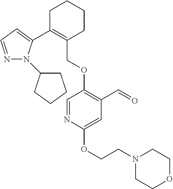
C1C(C2=CC=NN2C2CCCC2)=C(COC2=C(C=O)C=C(OCCN3CCOCC3)N=C2)CCC1
